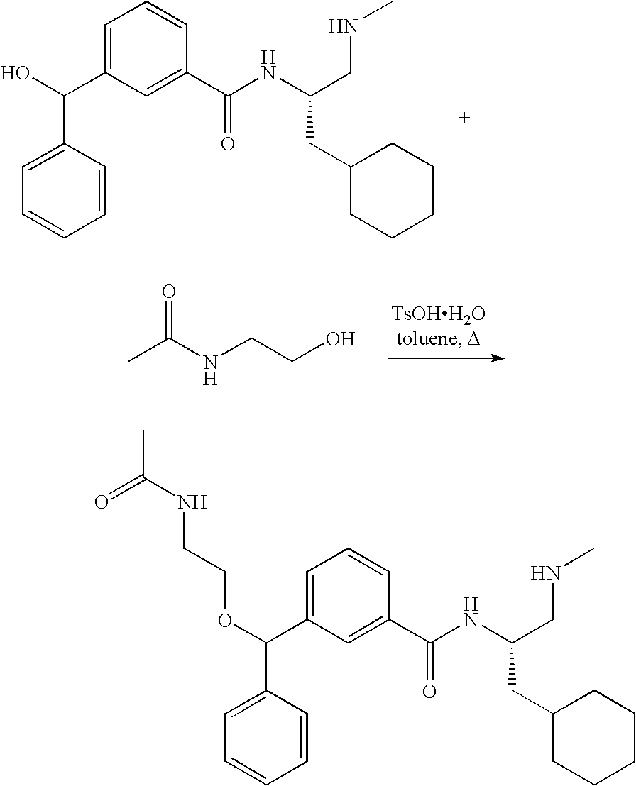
OC(C1=CC=CC(C(NC(CNC)CC2CCCCC2)=O)=C1)C1=CC=CC=C1.CC(NCCO)=O.O(C(C1=CC=CC(C(NC(CNC)CC2CCCCC2)=O)=C1)C1=CC=CC=C1)CCNC(=O)C
